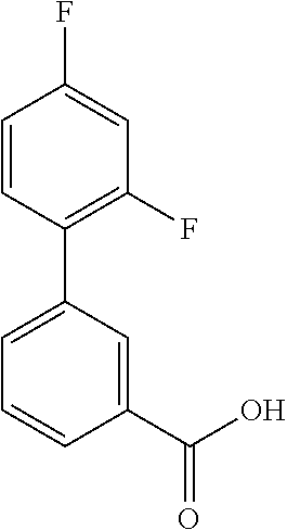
C1(C(O)=O)=CC(C2=C(F)C=C(F)C=C2)=CC=C1
